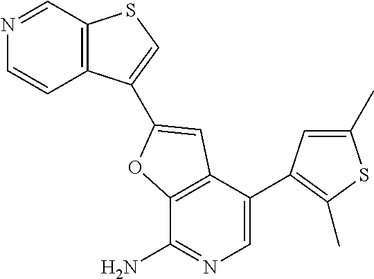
N1=CC2=C(C=C1)C(C1=CC3=C(C(N)=NC=C3C3=C(C)SC(C)=C3)O1)=CS2
